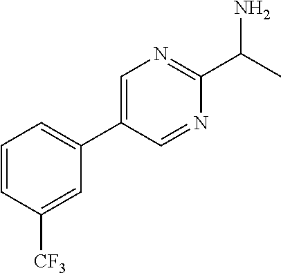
C1=C(C2=CC=CC([CF3])=C2)C=NC(C(N)C)=N1
